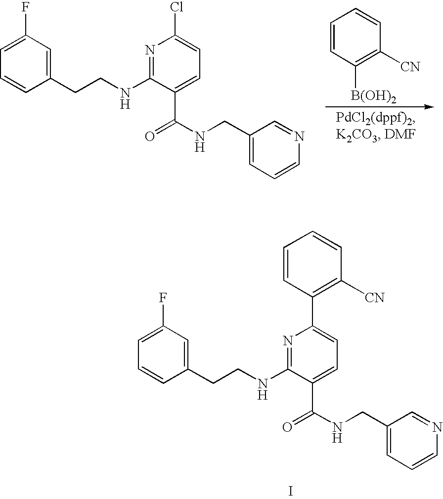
C1=CC([B(OH)2])=C([CN])C=C1.N1=C(NCCC2=CC(F)=CC=C2)C(C(=O)NCC2=CC=CN=C2)=CC=C1Cl.N1=C(NCCC2=CC(F)=CC=C2)C(C(=O)NCC2=CC=CN=C2)=CC=C1C1=C([CN])C=CC=C1.I
